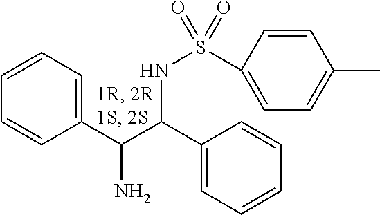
C1(C(C(C2=CC=CC=C2)NS(C2=CC=C(C)C=C2)(=O)=O)N)=CC=CC=C1
